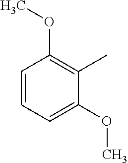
C1=CC=C(OC)C(C)=C1OC
